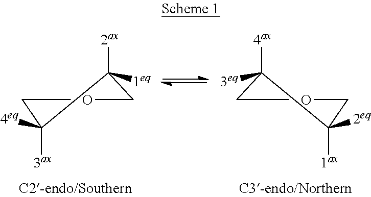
C1OCC([1eq])([2ax])C1([3ax])[4eq].C1OCC([3eq])([4ax])C1([1ax])[2eq]
